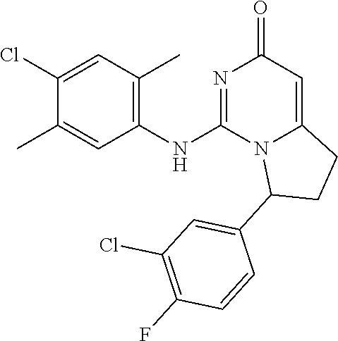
C1=C(C)C(Cl)=CC(C)=C1NC1=NC(=O)C=C2N1C(C1=CC(Cl)=C(F)C=C1)CC2
